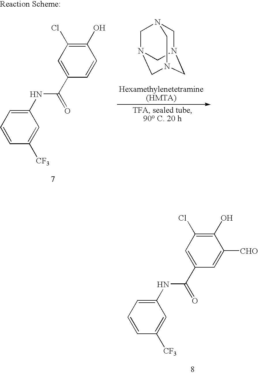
C1=CC=C(NC(=O)C2=CC(Cl)=C(O)C([CHO])=C2)C=C1[CF3].C1=CC=C(NC(=O)C2=CC(Cl)=C(O)C=C2)C=C1[CF3].C1N2CN3CN(CN1C3)C2
